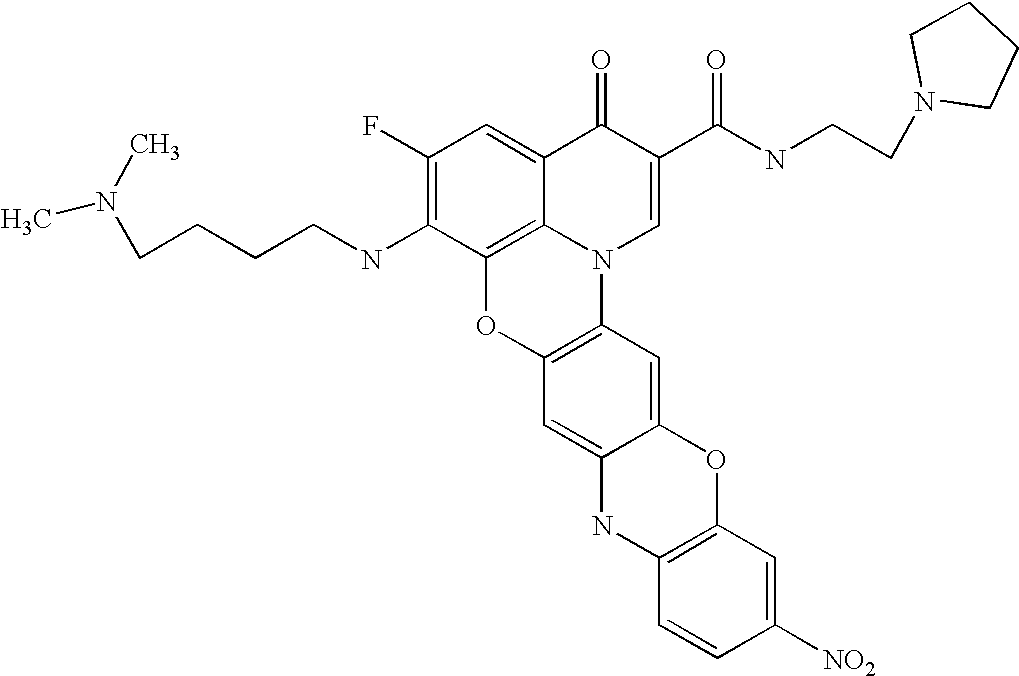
C1(F)=C(NCCCCN(C)C)C2=C3C(=C1)C(=O)C(C(NCCN1CCCC1)=O)=CN3C1=C(O2)C=C2C(=C1)OC1=C(N2)C=CC([NO2])=C1
